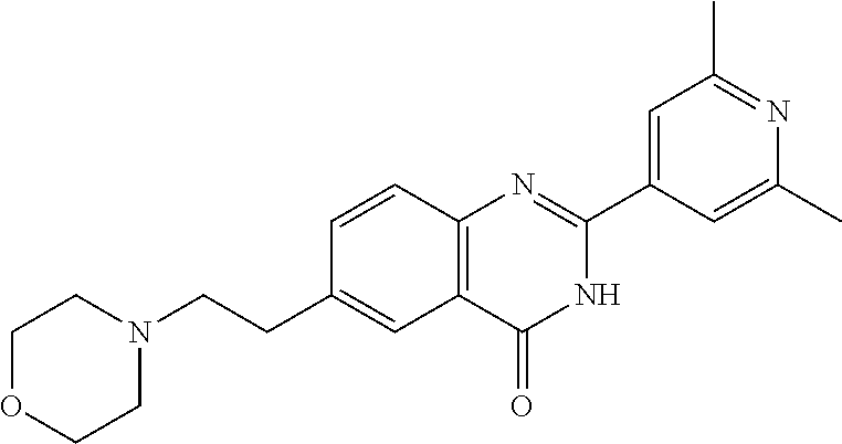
C1CN(CCC2=CC3=C(N=C(C4=CC(C)=NC(C)=C4)NC3=O)C=C2)CCO1
